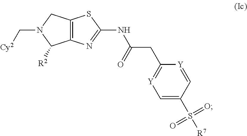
C12=C(N=C(NC(CC3=[Y]C=C(S([R7])(=O)=O)C=[Y]3)=O)S1)C([R2])N(C[Cy2])C2
